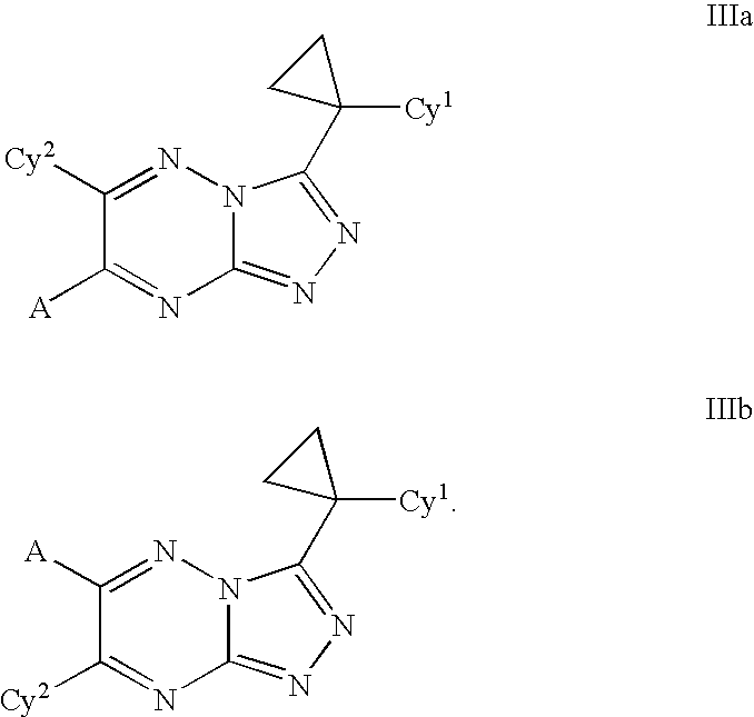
C12=NN=C(C3([Cy1])CC3)N1N=C([Cy2])C([A])=N2.C12=NN=C(C3([Cy1])CC3)N1N=C([A])C([Cy2])=N2
